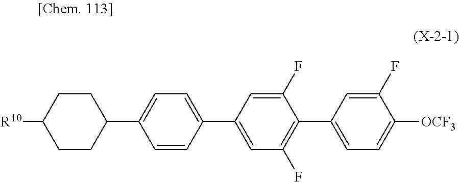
C1=CC(C2CCC([R10])CC2)=CC=C1C1=CC(F)=C(C2=CC=C([OCF3])C(F)=C2)C(F)=C1
